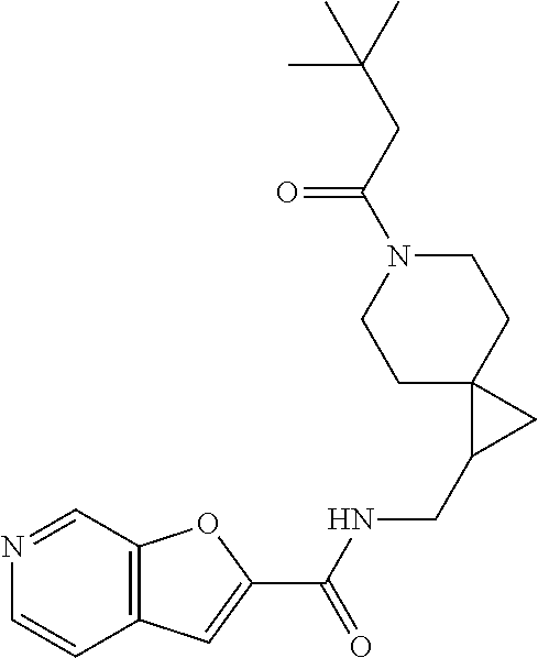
C1C2(CCN(C(CC(C)(C)C)=O)C1)C(CNC(C1=CC3=C(O1)C=NC=C3)=O)C2
